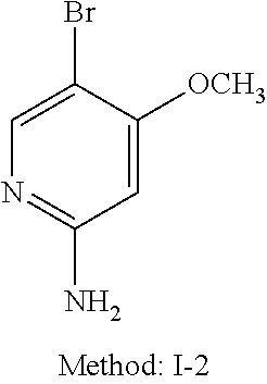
C1=C([OCH3])C(Br)=CN=C1N
